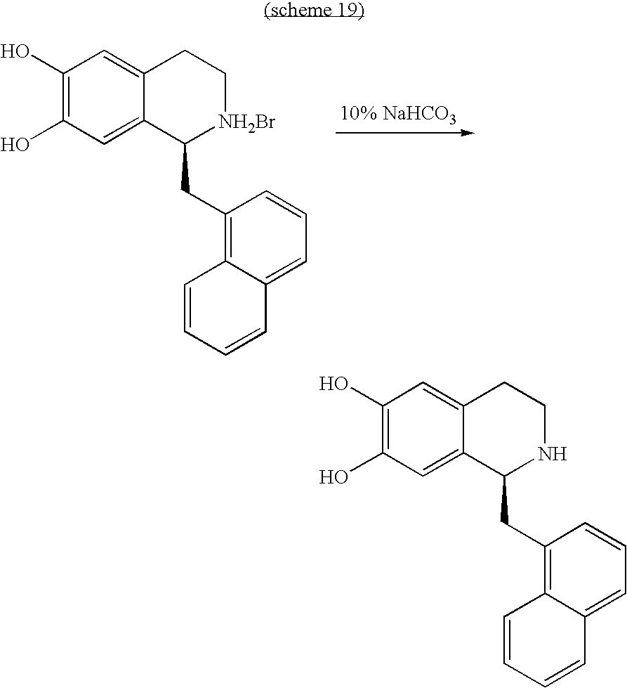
C1(O)=C(O)C=C2C(=C1)CC[NH2Br]C2CC1=C2C(=CC=C1)C=CC=C2.C1(O)=C(O)C=C2C(=C1)CCNC2CC1=C2C(=CC=C1)C=CC=C2
